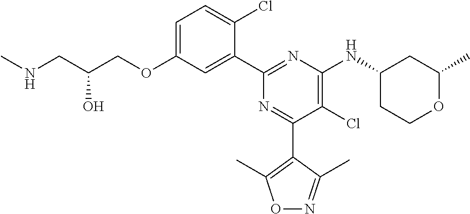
C1=C(OCC(CNC)O)C=C(C2=NC(NC3CCOC(C)C3)=C(Cl)C(C3=C(C)ON=C3C)=N2)C(Cl)=C1
